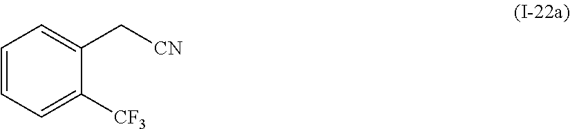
C1=CC=C([CF3])C(C[CN])=C1
